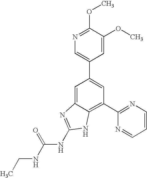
CCNC(NC1=NC2=CC(C3=CN=C(OC)C(OC)=C3)=CC(C3=NC=CC=N3)=C2N1)=O
